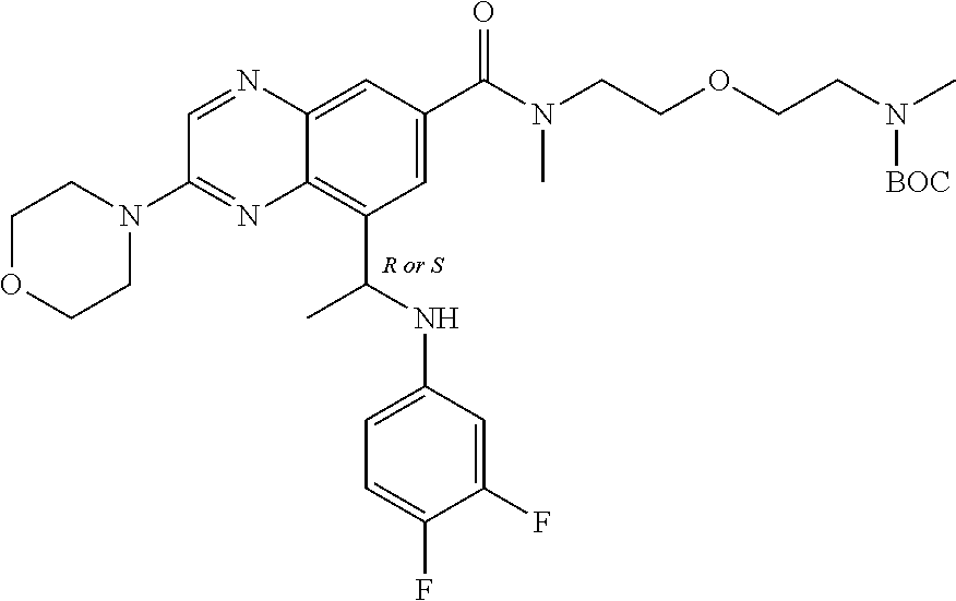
[R or S].C1=C(C(N(CCOCCN(C)[BOC])C)=O)C=C2C(=C1C(NC1=CC=C(F)C(F)=C1)C)N=C(N1CCOCC1)C=N2
